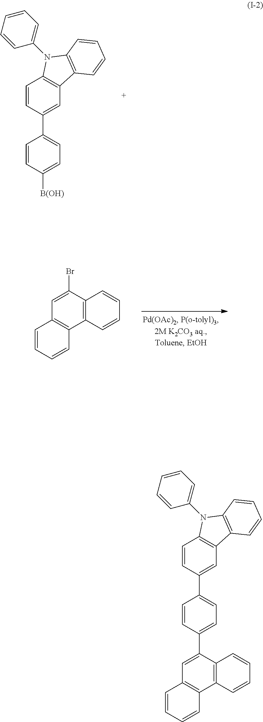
C1=C([B(OH)])C=CC(C2=CC3=C(C=C2)N(C2=CC=CC=C2)C2=C3C=CC=C2)=C1.C1=CC=CC2=C1C=C(Br)C1=C2C=CC=C1.C1=C(C2=CC3=C(C=CC=C3)C3=C2C=CC=C3)C=CC(C2=CC3=C(C=C2)N(C2=CC=CC=C2)C2=C3C=CC=C2)=C1
